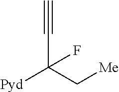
C#CC([Pyd])(C[Me])F
